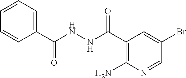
C1(C(NNC(C2=CC=CC=C2)=O)=O)=C(N)N=CC(Br)=C1
